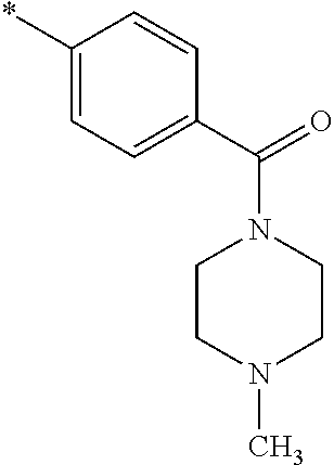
*C1=CC=C(C(=O)N2CCN(C)CC2)C=C1
